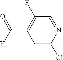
C1(F)=C(C([H])=O)C=C(Cl)N=C1
